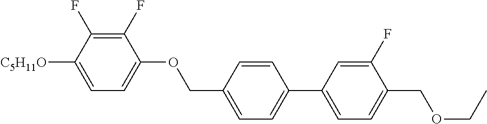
C1(F)=C(F)C([C5H11O])=CC=C1OCC1=CC=C(C2=CC=C(COCC)C(F)=C2)C=C1
